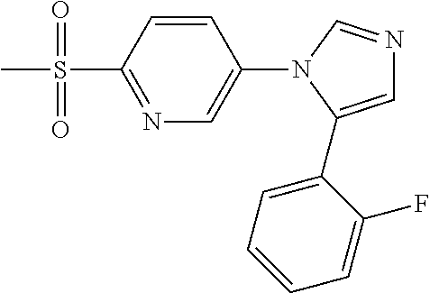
N1=C(S(C)(=O)=O)C=CC(N2C(C3=CC=CC=C3F)=CN=C2)=C1
